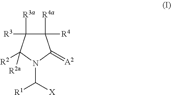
C1([R4])([R4a])C([R3])([R3a])C([R2])([R2a])N(C([R1])[X])C1=[A2]
